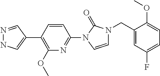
N1=CC(C2=C(OC)N=C(N3C=CN(CC4=CC(F)=CC=C4OC)C3=O)C=C2)=CN1
